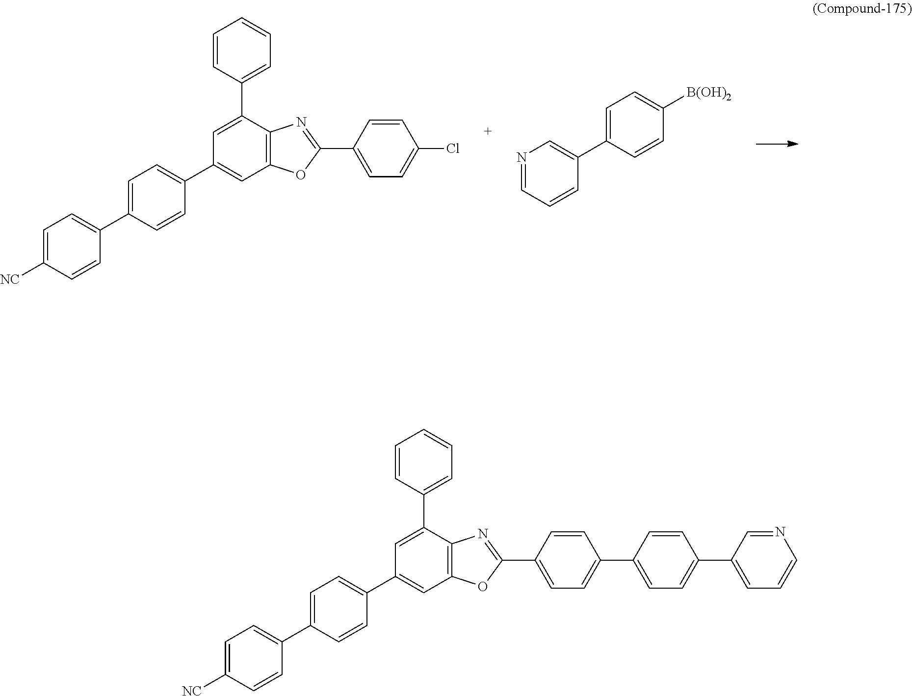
C1(C2=NC3=C(O2)C=C(C2=CC=C(C4=CC=C([NC])C=C4)C=C2)C=C3C2=CC=CC=C2)=CC=C(Cl)C=C1.C1=C(C2=CN=CC=C2)C=CC([B(OH)2])=C1.C1(C2=CC=C(C3=NC4=C(O3)C=C(C3=CC=C(C5=CC=C([NC])C=C5)C=C3)C=C4C3=CC=CC=C3)C=C2)=CC=C(C2=CC=CN=C2)C=C1
